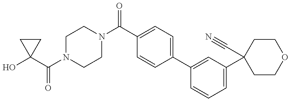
C1N(C(C2(O)CC2)=O)CCN(C(C2=CC=C(C3=CC(C4(C#N)CCOCC4)=CC=C3)C=C2)=O)C1
